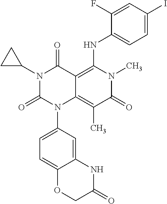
C12=CC(N3C4=C(C)C(=O)N(C)C(NC5=CC=C(I)C=C5F)=C4C(=O)N(C4CC4)C3=O)=CC=C1OCC(=O)N2
